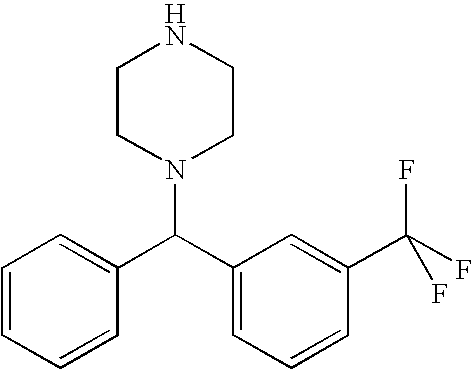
C1=CC=CC(C(C2=CC=CC(C(F)(F)F)=C2)N2CCNCC2)=C1
